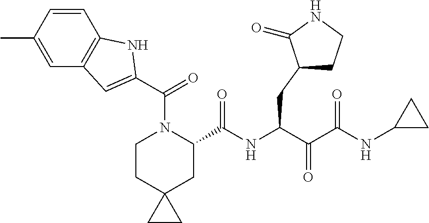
C1CC2(CC(C(NC(C(C(NC3CC3)=O)=O)CC3CCNC3=O)=O)N1C(C1=CC3=C(N1)C=CC(C)=C3)=O)CC2
